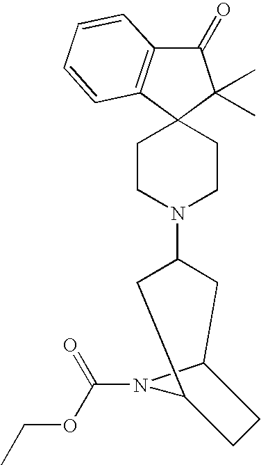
C1(=O)C2=C(C3(C1(C)C)CCN(C1CC4N(C(OCC)=O)C(C1)CC4)CC3)C=CC=C2
